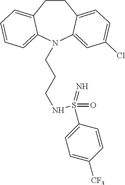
C1CC2=CC=C(Cl)C=C2N(CCCNS(C2=CC=C([CF3])C=C2)(=O)=N)C2=CC=CC=C12
